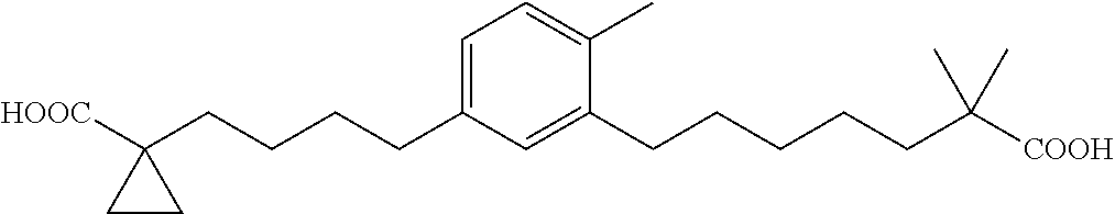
C1=C(CCCCC2([HOOC])CC2)C=C(CCCCCC([COOH])(C)C)C(C)=C1
